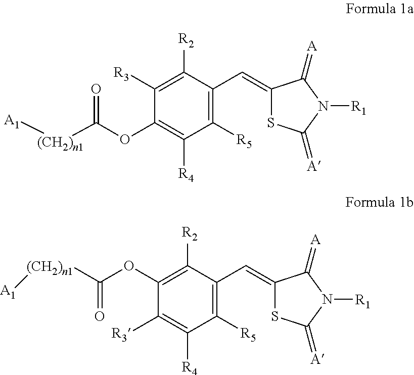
C1([R5])=C(C=C2SC(=[A])N([R1])C2=[A])C([R2])=C(OC([(CH2)n1][A1])=O)C([R3])=C1[R4].C1([R5])=C(C=C2SC(=[A])N([R1])C2=[A])C([R2])=C([R3])C(OC([(CH2)n1][A1])=O)=C1[R4]
